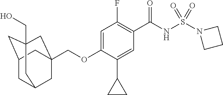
C(OC1=CC(F)=C(C(NS(N2CCC2)(=O)=O)=O)C=C1C1CC1)C12CC3CC(CC(CO)(C1)C3)C2
